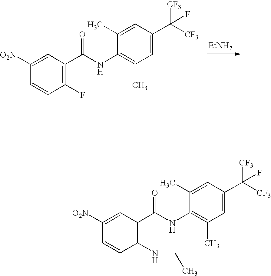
C1(F)=C(C(NC2=C(C)C=C(C([CF3])([CF3])F)C=C2C)=O)C=C([O2N])C=C1.[EtNH2].C1(NCC)=C(C(NC2=C(C)C=C(C([CF3])([CF3])F)C=C2C)=O)C=C([O2N])C=C1
